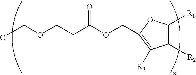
CCOCCC(OCC1=C([R3])C([R2])=C([R1])O1)=O
